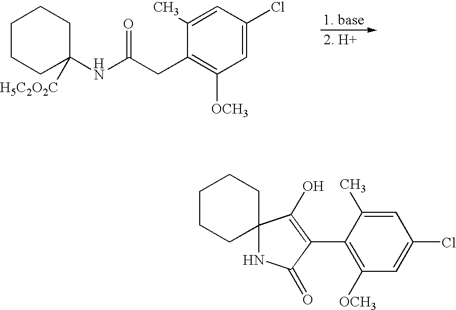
C1CCC(NC(CC2=C([OCH3])C=C(Cl)C=C2C)=O)([H5C2O2C])CC1.C12(NC(=O)C(C3=C([OCH3])C=C(Cl)C=C3C)=C1O)CCCCC2
